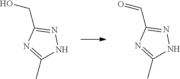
C(C1=NNC(C)=N1)=O.C(C1=NNC(C)=N1)O
